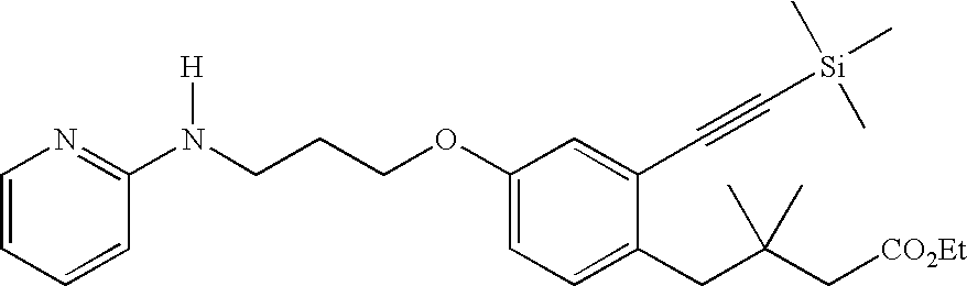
C1=C(CC(C[CO2Et])(C)C)C(C#C[Si](C)(C)C)=CC(OCCCN(C2=NC=CC=C2)[H])=C1
